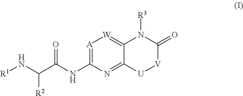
[A]1=C(NC(C(N[R1])[R2])=O)N=C2C(=[W]1)N([R3])C(=O)[V][U]2
